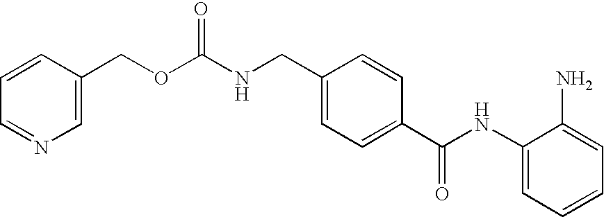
C1=C(COC(NCC2=CC=C(C(NC3=CC=CC=C3N)=O)C=C2)=O)C=CC=N1
